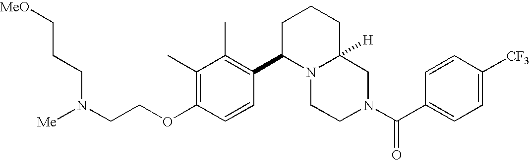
[MeO]CCCN(CCOC1=C(C)C(C)=C(C2N3C([H])(CCC2)CN(C(C2=CC=C([CF3])C=C2)=O)CC3)C=C1)[Me]
